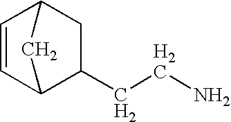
C1C2CC(C1CCN)C=C2
